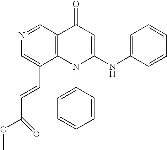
C1=C(C=CC(OC)=O)C2=C(C=N1)C(=O)C=C(NC1=CC=CC=C1)N2C1=CC=CC=C1
